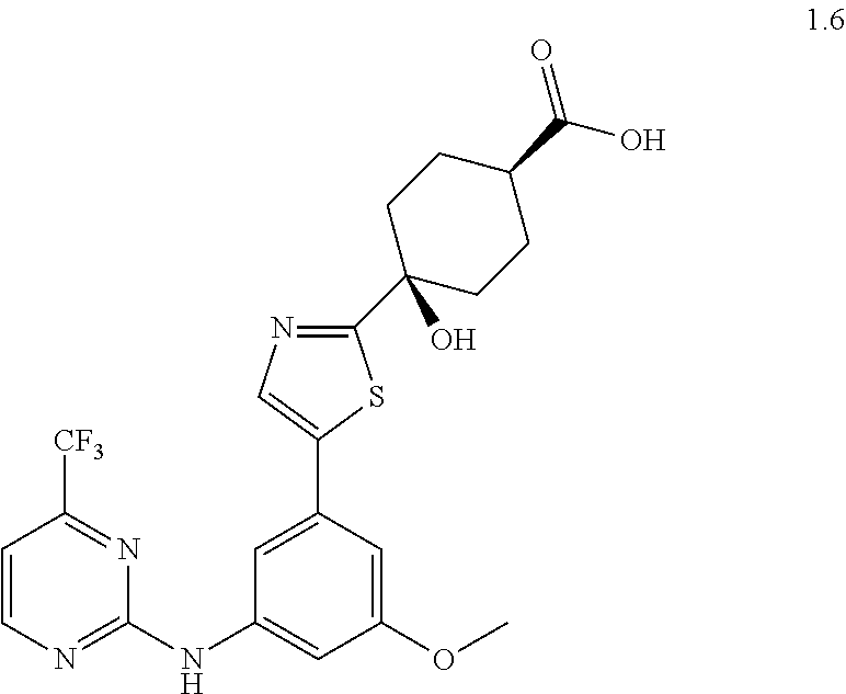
C1=CN=C(NC2=CC(OC)=CC(C3=CN=C(C4(O)CCC(C(O)=O)CC4)S3)=C2)N=C1[CF3]
